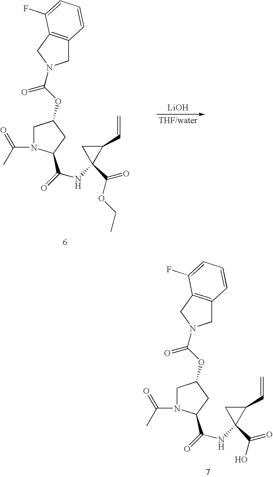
C1N(C(C)=O)C(C(=O)NC2(C(OCC)=O)C(C=C)C2)CC1OC(N1CC2=C(C1)C(F)=CC=C2)=O.[LiOH].C1N(C(C)=O)C(C(=O)NC2(C(O)=O)C(C=C)C2)CC1OC(N1CC2=C(C1)C(F)=CC=C2)=O
